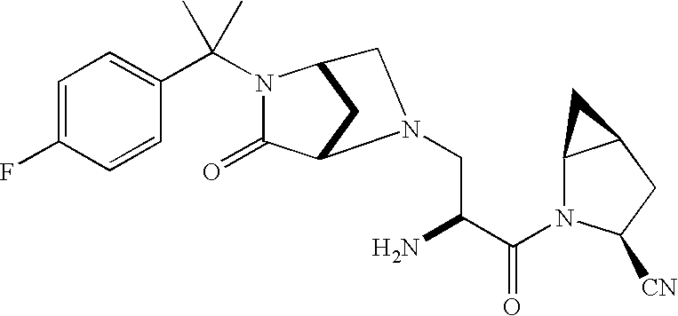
C1=C(F)C=CC(C(N2C(=O)C3CC2CN3CC(C(N2C([CN])CC3C2C3)=O)N)(C)C)=C1
